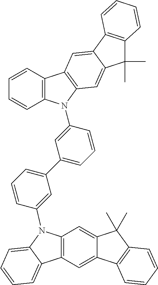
C12=C(N(C3=CC(C4=CC=CC(N5C6=C(C=C7C(=C6)C(C)(C)C6=C7C=CC=C6)C6=CC=CC=C56)=C4)=CC=C3)C3=C1C=C1C(=C3)C(C)(C)C3=C1C=CC=C3)C=CC=C2
